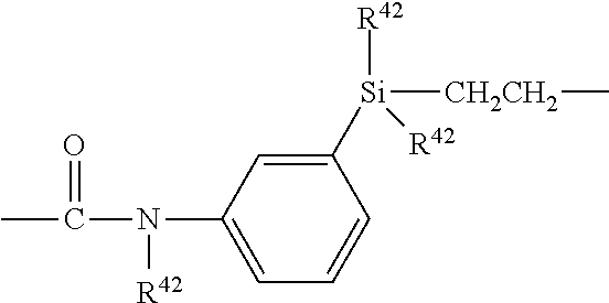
C1(N(C(=O)C)[R42])=CC=CC([Si]([R42])([R42])[CH2CH2]C)=C1
